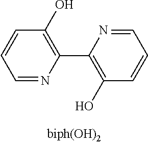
C1=NC(C2=C(O)C=CC=N2)=C(O)C=C1
